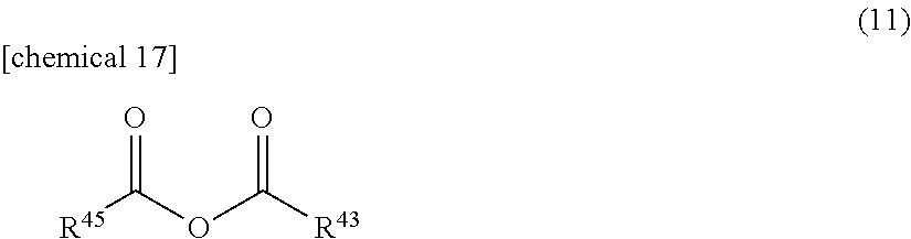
[R45]C(OC([R43])=O)=O
